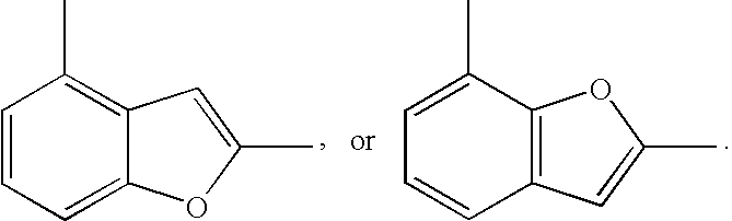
C1=CC=C2C(=C1C)C=C(C)O2.C12=C(C(C)=CC=C1)OC(C)=C2
